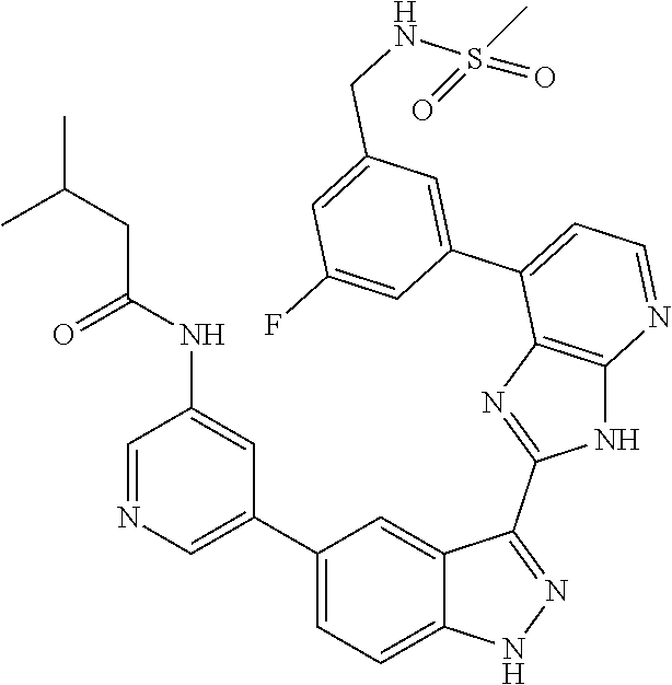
C1=NC=C(C2=CC=C3C(=C2)C(C2=NC4=C(N2)N=CC=C4C2=CC(CNS(=O)(C)=O)=CC(F)=C2)=NN3)C=C1NC(=O)CC(C)C
